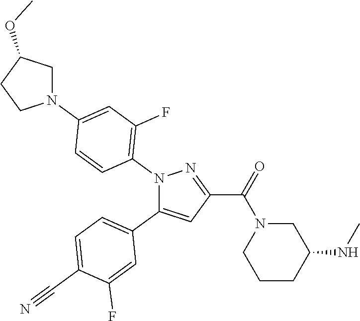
C1=C(C#N)C(F)=CC(C2=CC(C(=O)N3CCCC(NC)C3)=NN2C2=C(F)C=C(N3CC(OC)CC3)C=C2)=C1
